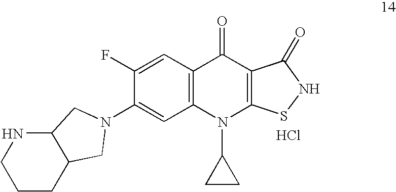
C1CCC2C(N1)CN(C1=CC3=C(C=C1F)C(=O)C1=C(N3C3CC3)SNC1=O)C2.Cl
